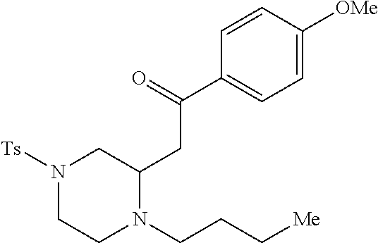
N1([Ts])CCN(CCC[Me])C(CC(C2=CC=C([OMe])C=C2)=O)C1
